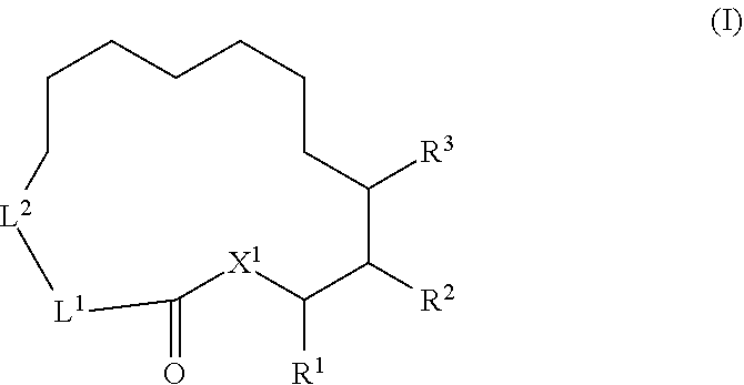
C1CC[L2][L1]C(=O)[X1]C([R1])C([R2])C([R3])CCCC1
